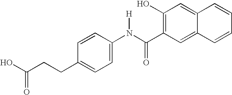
OC(CCC1=CC=C(N([H])C(C2=C(O)C=C3C(=C2)C=CC=C3)=O)C=C1)=O
